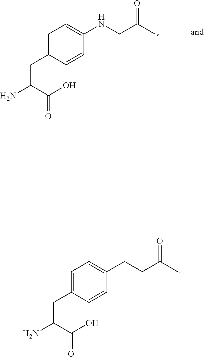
C1(NCC(C)=O)=CC=C(CC(N)C(O)=O)C=C1.C1(CCC(C)=O)=CC=C(CC(N)C(O)=O)C=C1
